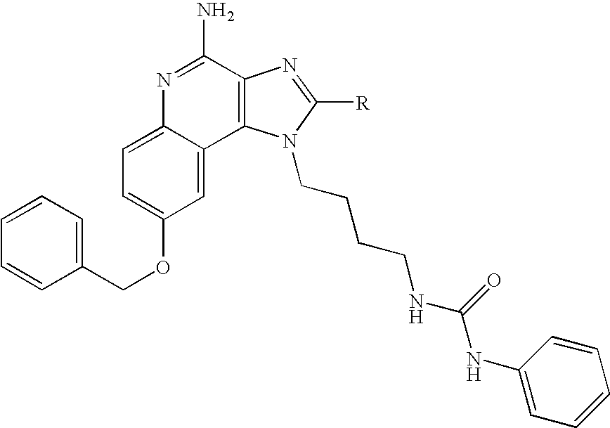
C1=C2C(=CC(OCC3=CC=CC=C3)=C1)C1=C(C(N)=N2)N=C([R])N1CCCCNC(NC1=CC=CC=C1)=O
